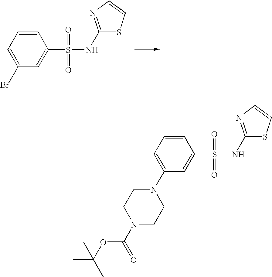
C1=CC(S(NC2=NC=CS2)(=O)=O)=CC(Br)=C1.C1N(C(OC(C)(C)C)=O)CCN(C2=CC=CC(S(NC3=NC=CS3)(=O)=O)=C2)C1
